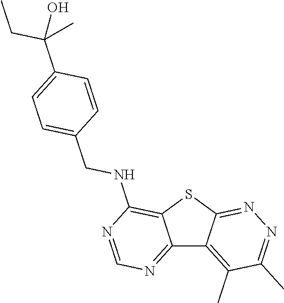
C12=NC=NC(NCC3=CC=C(C(C)(CC)O)C=C3)=C1SC1=NN=C(C)C(C)=C21
